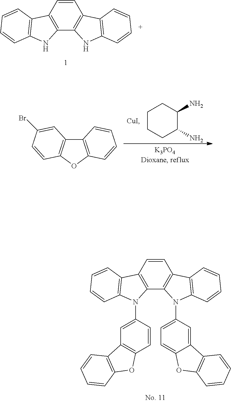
C1=CC2=C(C3=C1C1=C(N3C3=CC=C4C(=C3)C3=C(O4)C=CC=C3)C=CC=C1)N(C1=CC3=C(C=C1)OC1=C3C=CC=C1)C1=C2C=CC=C1.C1=CC2=C(C3=C1C1=C(N3)C=CC=C1)NC1=C2C=CC=C1.C1CCC(N)C(N)C1.C12=C(OC3=C1C=C(Br)C=C3)C=CC=C2
